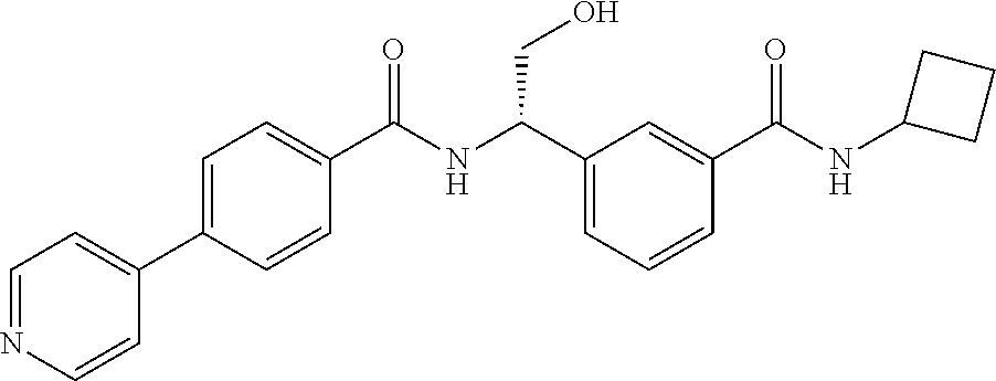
C1(C2=CC=NC=C2)=CC=C(C(NC(C2=CC=CC(C(NC3CCC3)=O)=C2)CO)=O)C=C1
